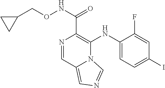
C1(NC2=C(C(NOCC3CC3)=O)N=CC3=CN=CN23)=CC=C(I)C=C1F
